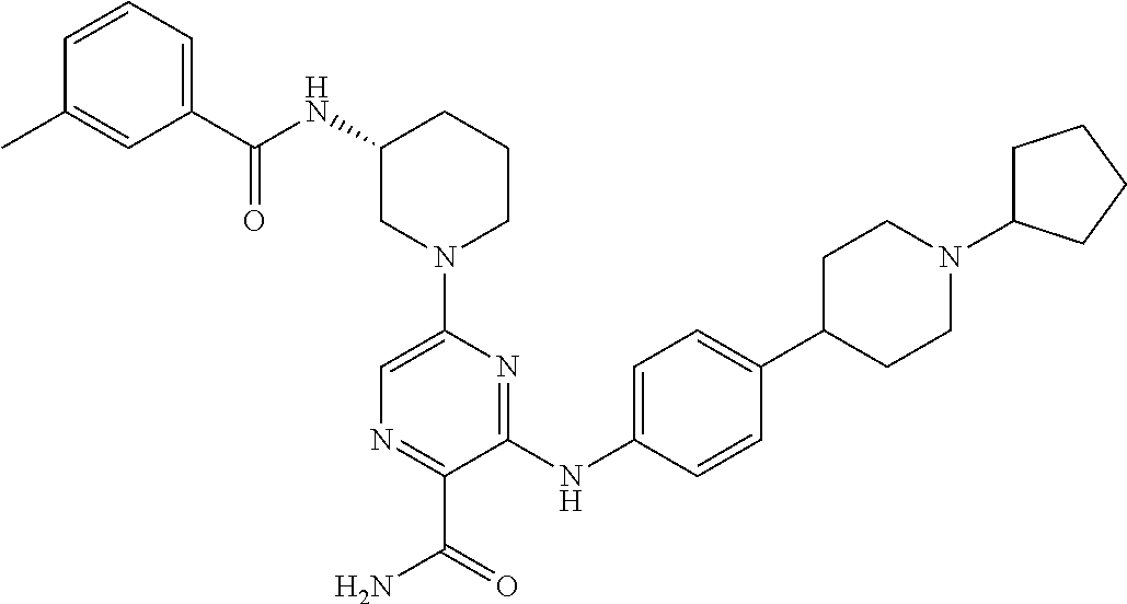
C1(NC(=O)C2=CC=CC(C)=C2)CN(C2=CN=C(C(=O)N)C(NC3=CC=C(C4CCN(C5CCCC5)CC4)C=C3)=N2)CCC1
